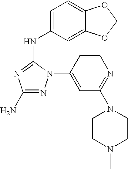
N1=C(N)N=C(NC2=CC=C3C(=C2)OCO3)N1C1=CC(N2CCN(C)CC2)=NC=C1
